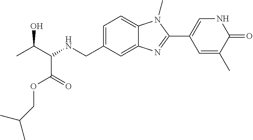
CC(C(NCC1=CC=C2C(=C1)N=C(C1=CNC(=O)C(C)=C1)N2C)C(=O)OCC(C)C)O
